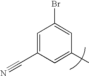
C1=C(C#N)C=C(C)C=C1Br
